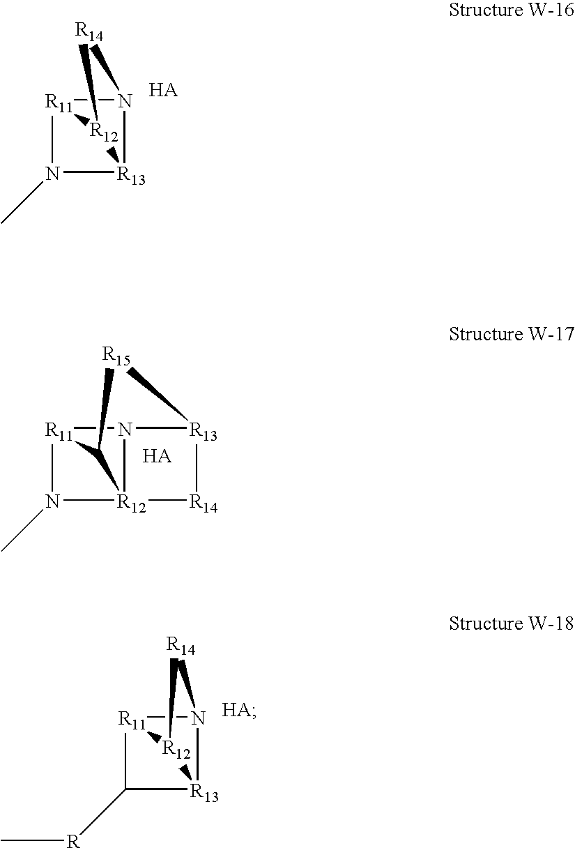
N12[R11]3N(C)[R13]1[R12]3[R14]2.N12[R11]3C([R]C)[R13]1[R12]3[R14]2.N12[R11]3N(C)[R12]14[R14][R13]2[R15]C34
